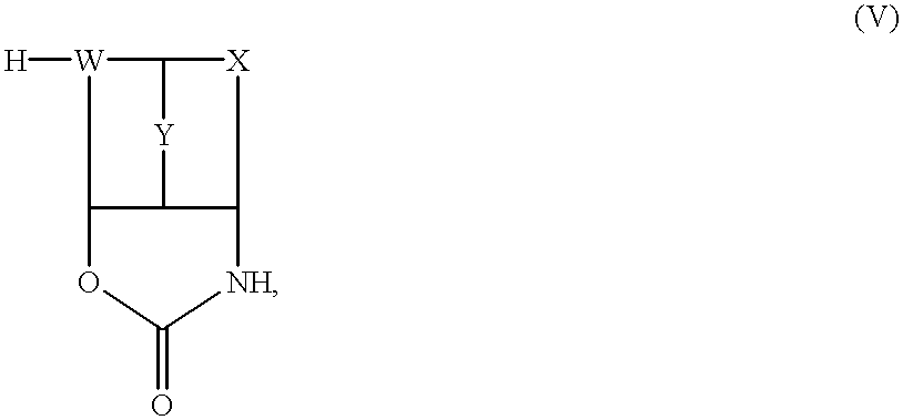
[W]1([H])C2[Y]C3C([X]2)[NH]C(=O)OC13
